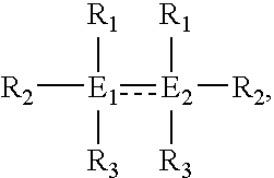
[R2][E1]([R1])([R3]):[E2]([R1])([R2])[R3]
